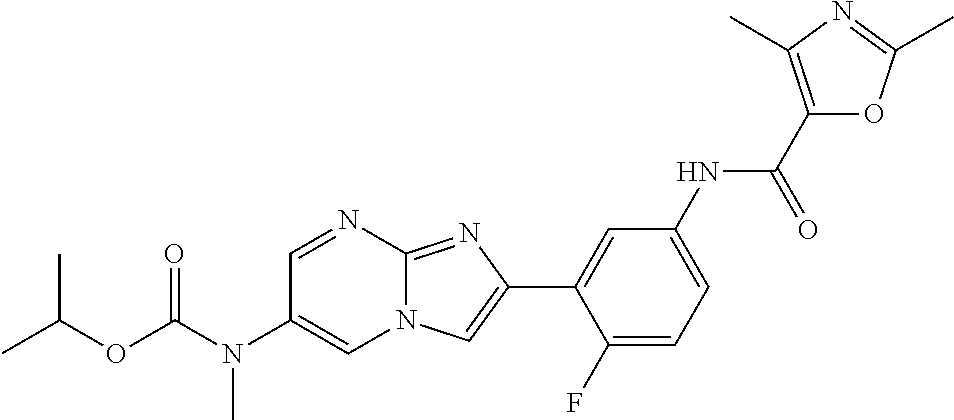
C1=NC2=NC(C3=CC(NC(C4=C(C)N=C(C)O4)=O)=CC=C3F)=CN2C=C1N(C(OC(C)C)=O)C
